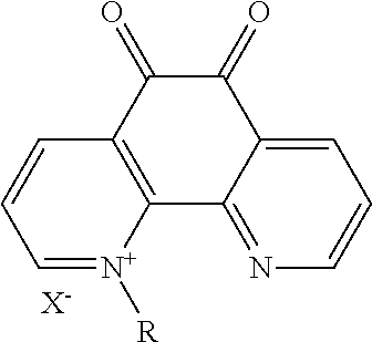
C12=CC=CN=C1C1=C(C(=O)C2=O)C=CC=[N+]1[R].[X-]
